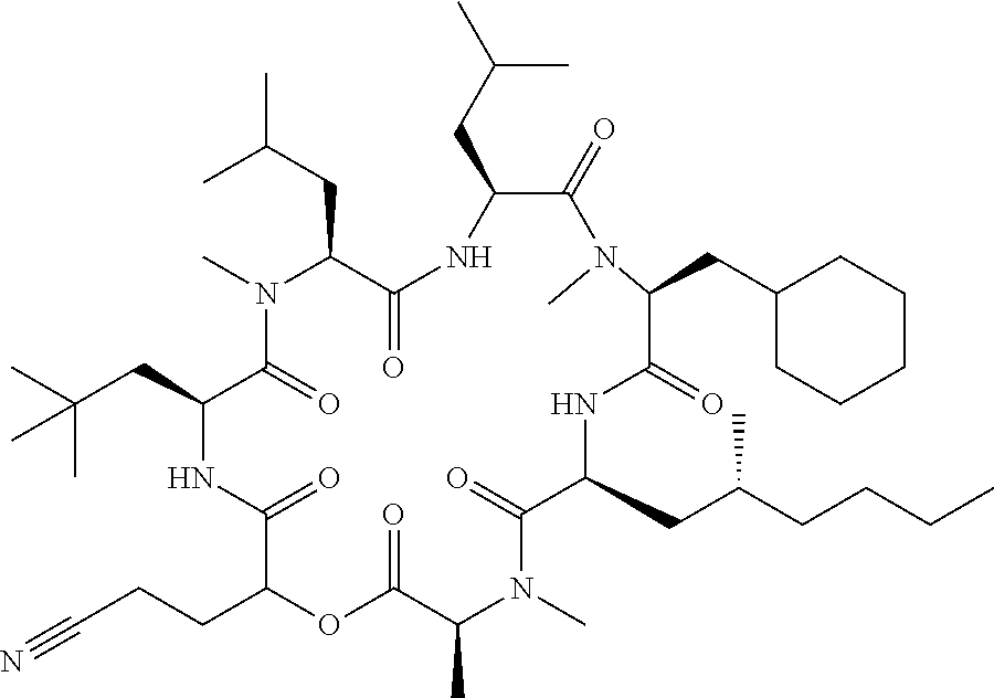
C1(CC(C)C)C(=O)N(C)C(CC2CCCCC2)C(=O)NC(CC(CCCC)C)C(=O)N(C)C(C)C(=O)OC(CCC#N)C(=O)NC(CC(C)(C)C)C(=O)N(C)C(CC(C)C)C(=O)N1
